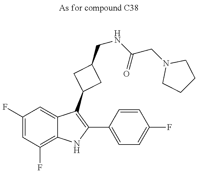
C1(F)=CC(F)=C2C(=C1)C(C1CC(CNC(CN3CCCC3)=O)C1)=C(C1=CC=C(F)C=C1)N2
